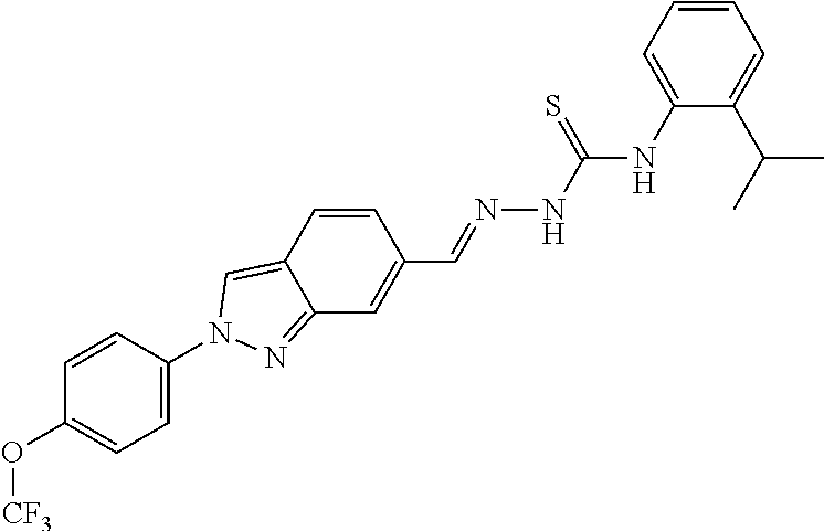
C1=CC(N2C=C3C=CC(C=NNC(NC4=CC=CC=C4C(C)C)=S)=CC3=N2)=CC=C1O[CF3]
